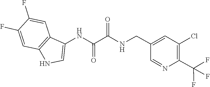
C1(C(F)(F)F)=C(Cl)C=C(CNC(C(NC2=CNC3=C2C=C(F)C(F)=C3)=O)=O)C=N1
